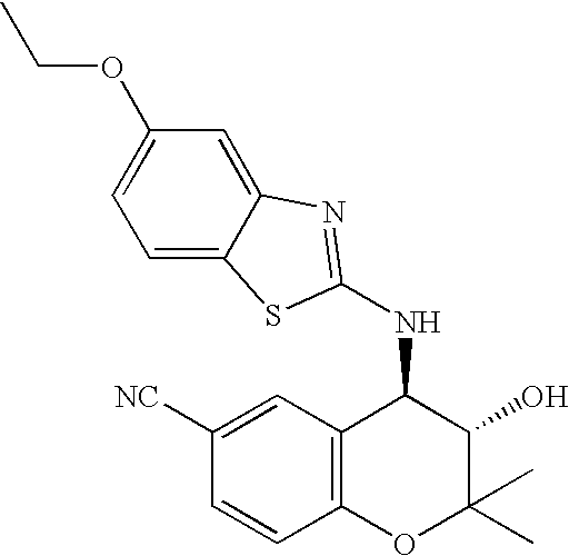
C12=C(C(NC3=NC4=CC(OCC)=CC=C4S3)C(O)C(C)(C)O1)C=C([NC])C=C2
